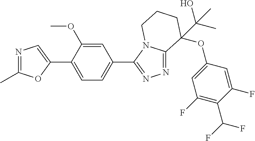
N1=C(C)OC(C2=CC=C(C3=NN=C4N3CCCC4(OC3=CC(F)=C(C(F)F)C(F)=C3)C(O)(C)C)C=C2OC)=C1
